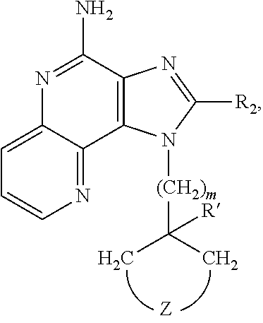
N1=C(N)C2=C(C3=NC=CC=C13)N([(CH2)m]C(C)(C)[R])C([R2])=N2
